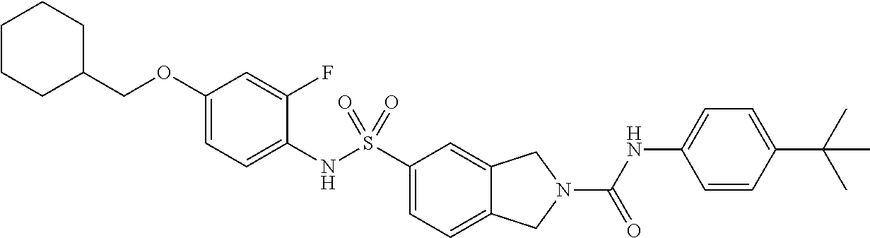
C1(OCC2CCCCC2)=CC=C(NS(C2=CC=C3C(=C2)CN(C(NC2=CC=C(C(C)(C)C)C=C2)=O)C3)(=O)=O)C(F)=C1
